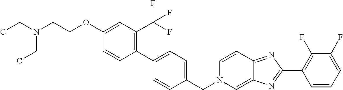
C1(OCCN(CC)CC)=CC(C(F)(F)F)=C(C2=CC=C(CN3C=C4C(=NC(C5=C(F)C(F)=CC=C5)=N4)C=C3)C=C2)C=C1
